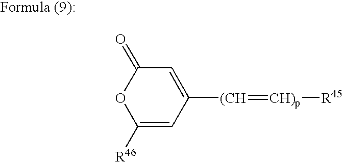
C1([R46])=CC([(CH]=[CH)p][R45])=CC(=O)O1
